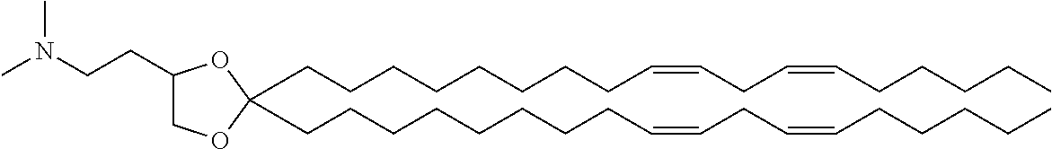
C(CCCCCCC=CCC=CCCCCC)CC1(CCCCCCCCC=CCC=CCCCCC)OC(CCN(C)C)CO1
